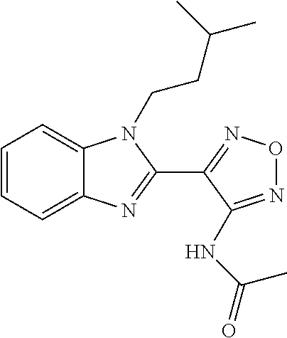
C1=CC=C2C(=C1)N(CCC(C)C)C(C1=NON=C1NC(=O)C)=N2
